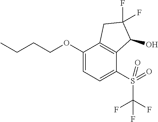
C1(OCCCC)=CC=C(S(=O)(C(F)(F)F)=O)C2=C1CC(F)(F)C2O
